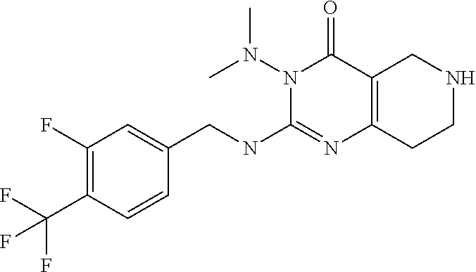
N1(N(C)C)C(NCC2=CC(F)=C(C(F)(F)F)C=C2)=NC2=C(C1=O)CNCC2
